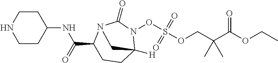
N1(OS(OCC(C(OCC)=O)(C)C)(=O)=O)C(=O)N2C(C(=O)NC3CCNCC3)CCC1([H])C2
